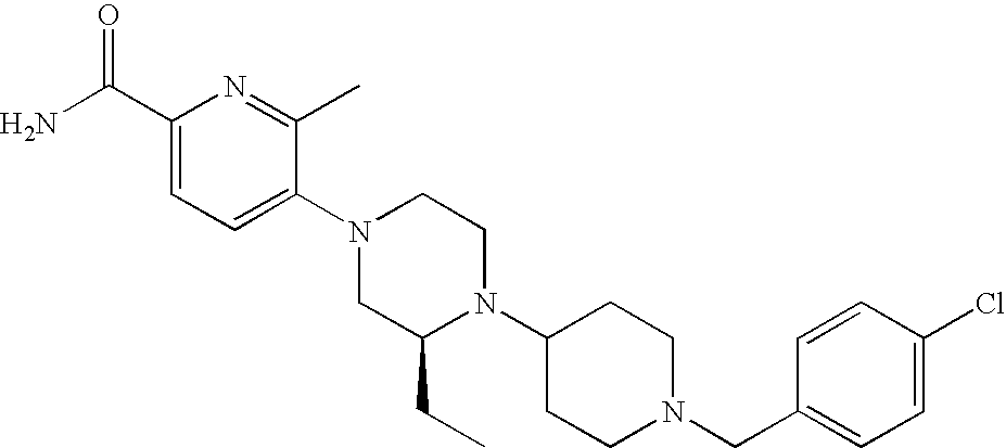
C1(C(N)=O)=CC=C(N2CC(CC)N(C3CCN(CC4=CC=C(Cl)C=C4)CC3)CC2)C(C)=N1
